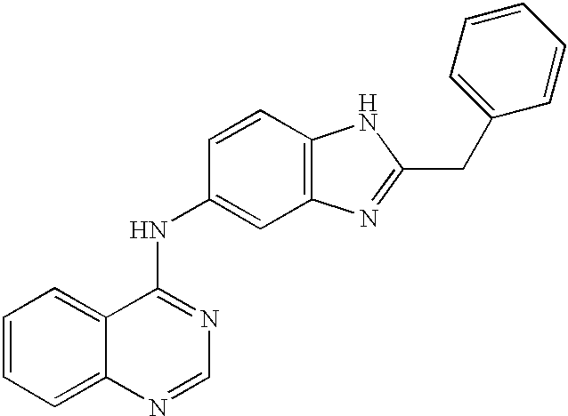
C1=CC=C2C(=C1)C(NC1=CC3=C(C=C1)NC(CC1=CC=CC=C1)=N3)=NC=N2
